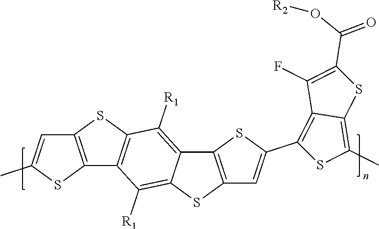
S1C2=C(C3=C1C([R1])=C1C(=C3[R1])SC3=C1SC(C1=C4C(=C(C)S1)SC(C(=O)O[R2])=C4F)=C3)SC(C)=C2
